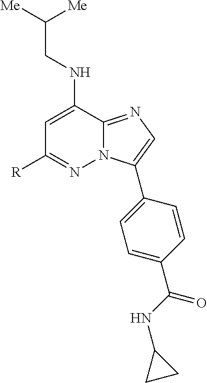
C1=C(NCC([Me])[Me])C2=NC=C(C3=CC=C(C(NC4CC4)=O)C=C3)N2N=C1[R]
